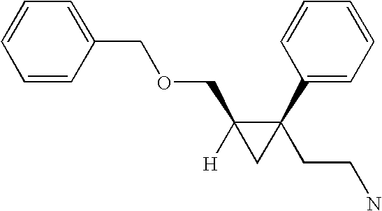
C1=CC(COCC2([H])CC2(C2=CC=CC=C2)CCN)=CC=C1
